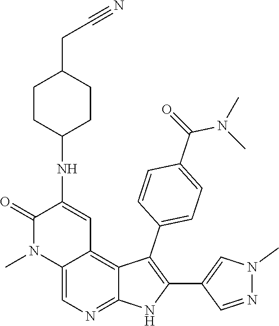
N1(C)N=CC(C2=C(C3=CC=C(C(N(C)C)=O)C=C3)C3=C4C=C(NC5CCC(CC#N)CC5)C(=O)N(C)C4=CN=C3N2)=C1
